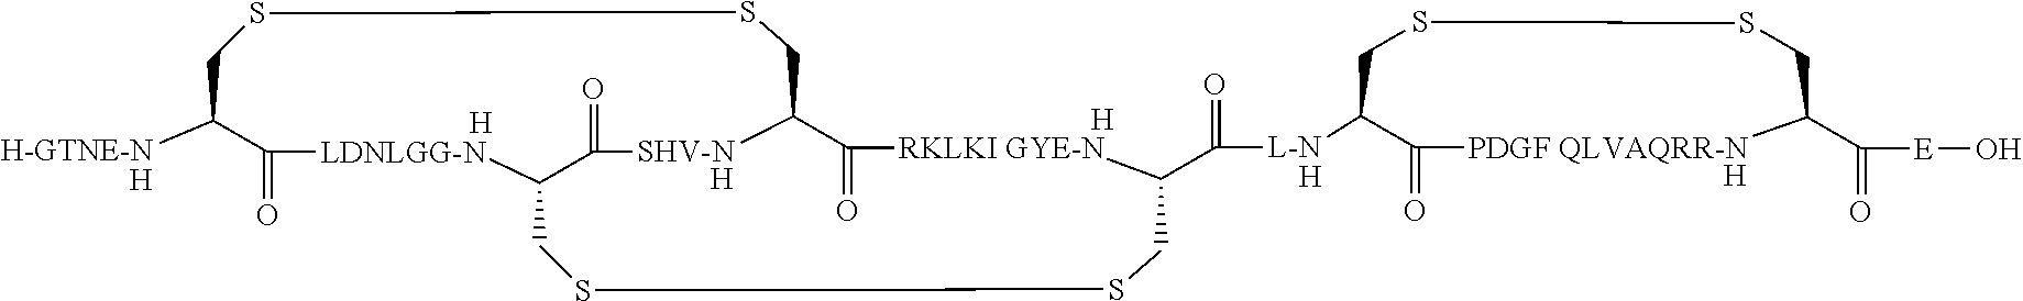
[H].[H].[H].[H].[H].[H].[H-GTNE-N]C1C(=O)[LDNLGG-N]C2C(=O)[SHV-N]C(CSSC1)C(=O)[RKLKI GYE-N]C(C([L-N]C1C(=O)[PDGF QLVAQRR-N]C(C(=O)[E]O)CSSC1)=O)CSSC2
